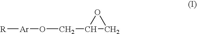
[R][Ar]OCC1CO1
